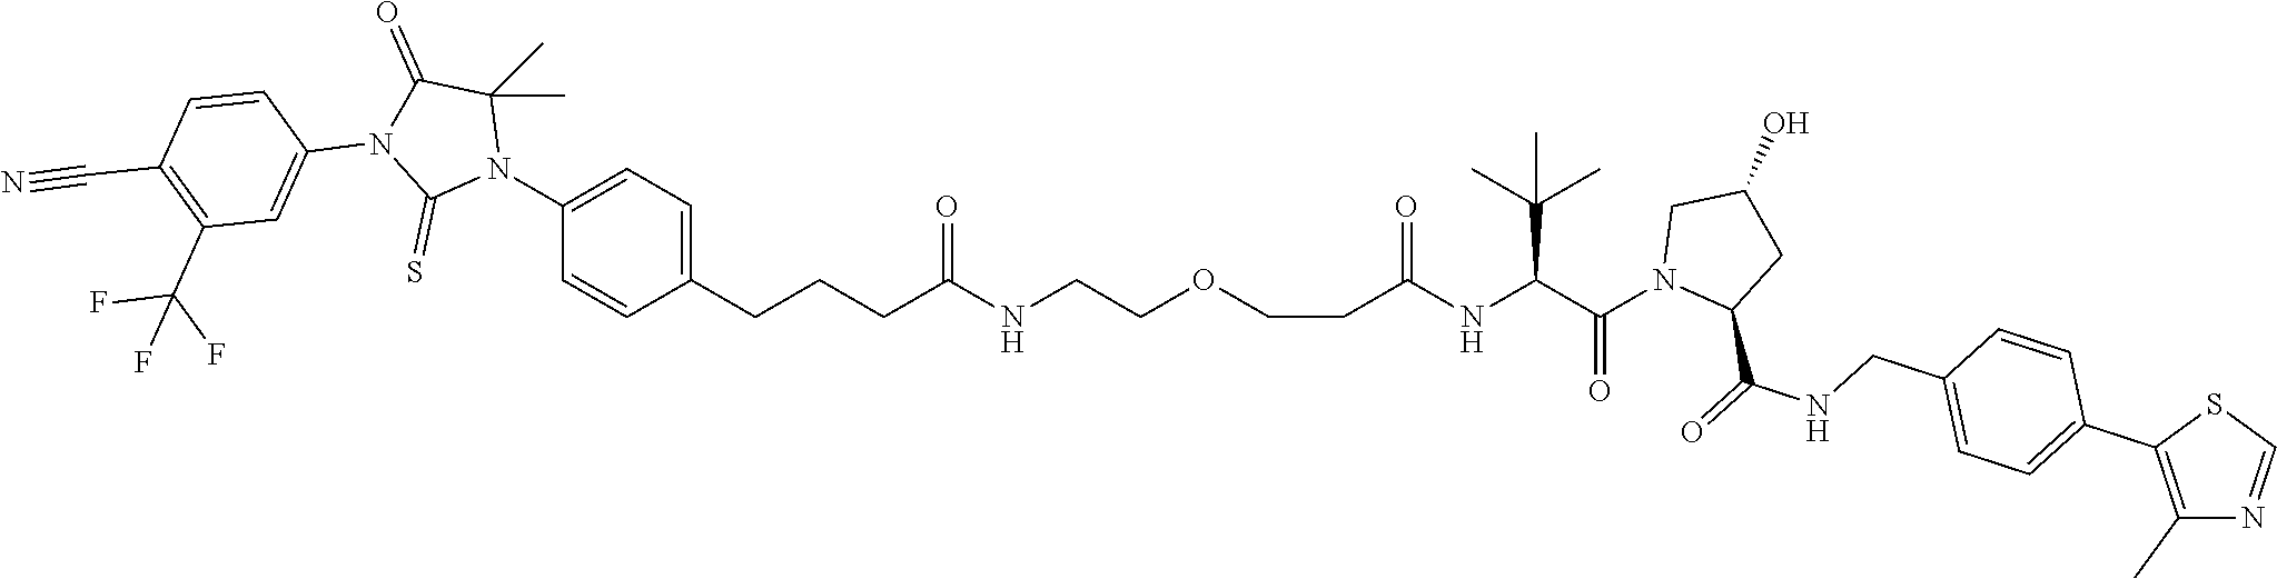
C(C(NC(C(N1C(C(=O)NCC2=CC=C(C3=C(C)N=CS3)C=C2)CC(O)C1)=O)C(C)(C)C)=O)COCCNC(CCCC1=CC=C(N2C(C)(C)C(=O)N(C3=CC(C(F)(F)F)=C(C#N)C=C3)C2=S)C=C1)=O
